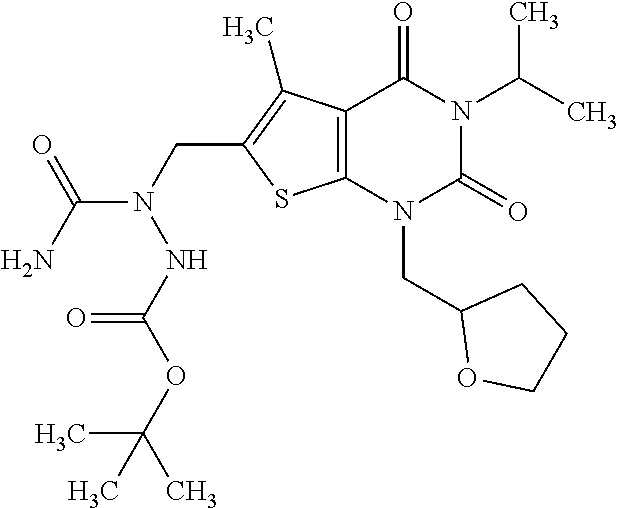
C12=C(N(CC3OCCC3)C(=O)N(C(C)C)C1=O)SC(CN(C(N)=O)NC(OC(C)(C)C)=O)=C2C
